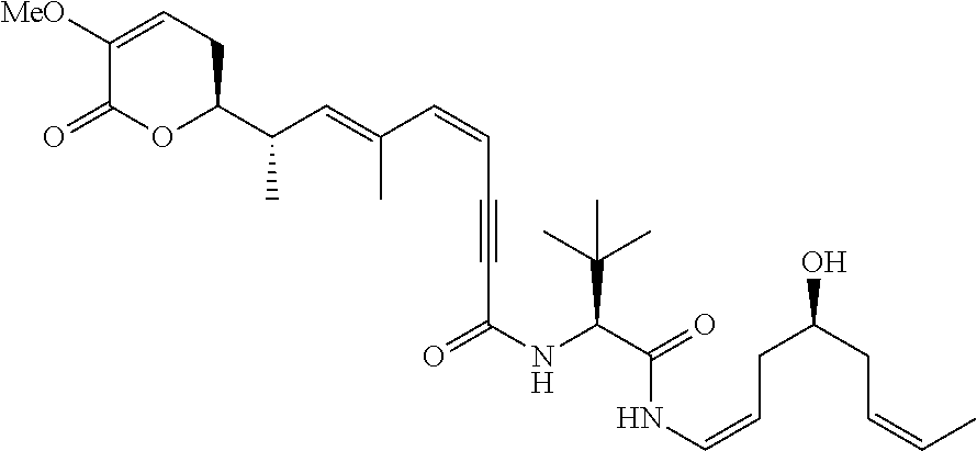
C1([MeO])=CCC(C(C=C(C=CC#CC(NC(C(C)(C)C)C(=O)NC=CCC(CC=CC)O)=O)C)C)OC1=O
